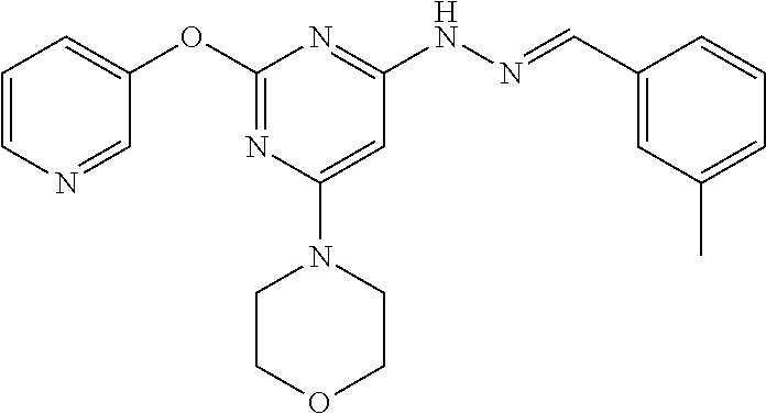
O(C1=NC(N2CCOCC2)=CC(NN=CC2=CC(C)=CC=C2)=N1)C1=CC=CN=C1
